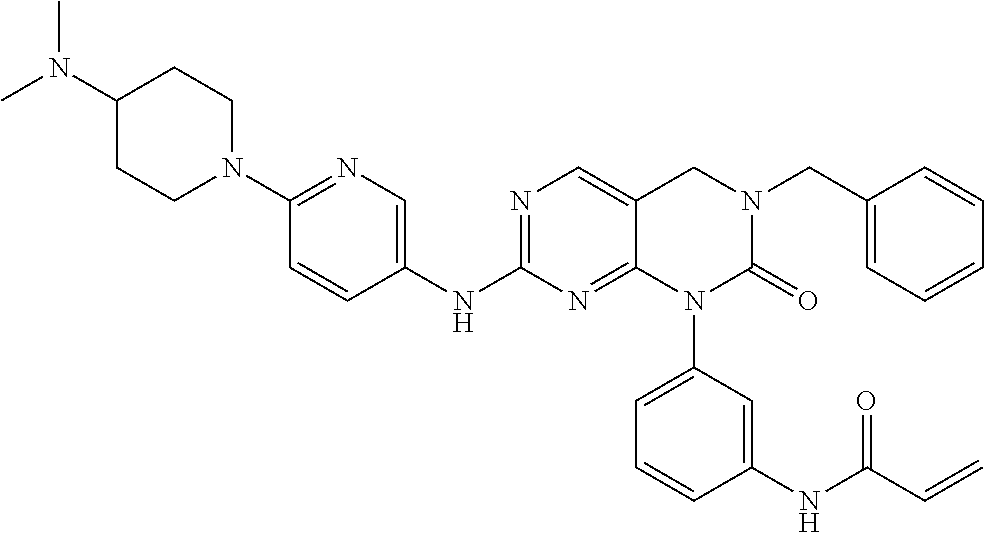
C1=CC(CN2CC3=CN=C(NC4=CN=C(N5CCC(N(C)C)CC5)C=C4)N=C3N(C3=CC=CC(NC(C=C)=O)=C3)C2=O)=CC=C1
